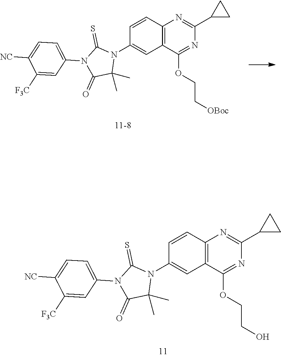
C12=C(C=CC(N3C(=S)N(C4=CC=C([NC])C([F3C])=C4)C(=O)C3(C)C)=C1)N=C(C1CC1)N=C2OCC[OBoc].C12=C(C=CC(N3C(=S)N(C4=CC=C([NC])C([F3C])=C4)C(=O)C3(C)C)=C1)N=C(C1CC1)N=C2OCCO
